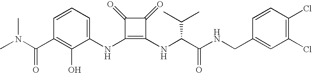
CN(C(C1=C(O)C(NC2=C(NC(C(NCC3=CC(Cl)=C(Cl)C=C3)=O)C(C)C)C(=O)C2=O)=CC=C1)=O)C
